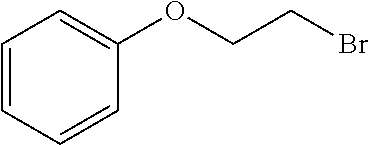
BrCCOC1=CC=CC=C1
